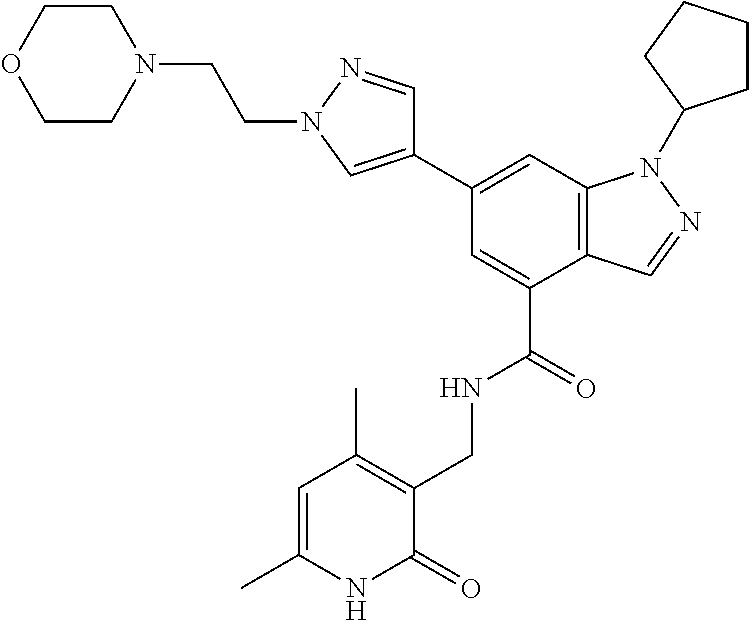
C1(C2=CN(CCN3CCOCC3)N=C2)=CC2=C(C(C(=O)NCC3=C(C)C=C(C)NC3=O)=C1)C=NN2C1CCCC1
